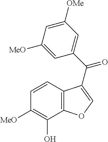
C12=C(C(O)=C([MeO])C=C1)OC=C2C(C1=CC([OMe])=CC([MeO])=C1)=O
